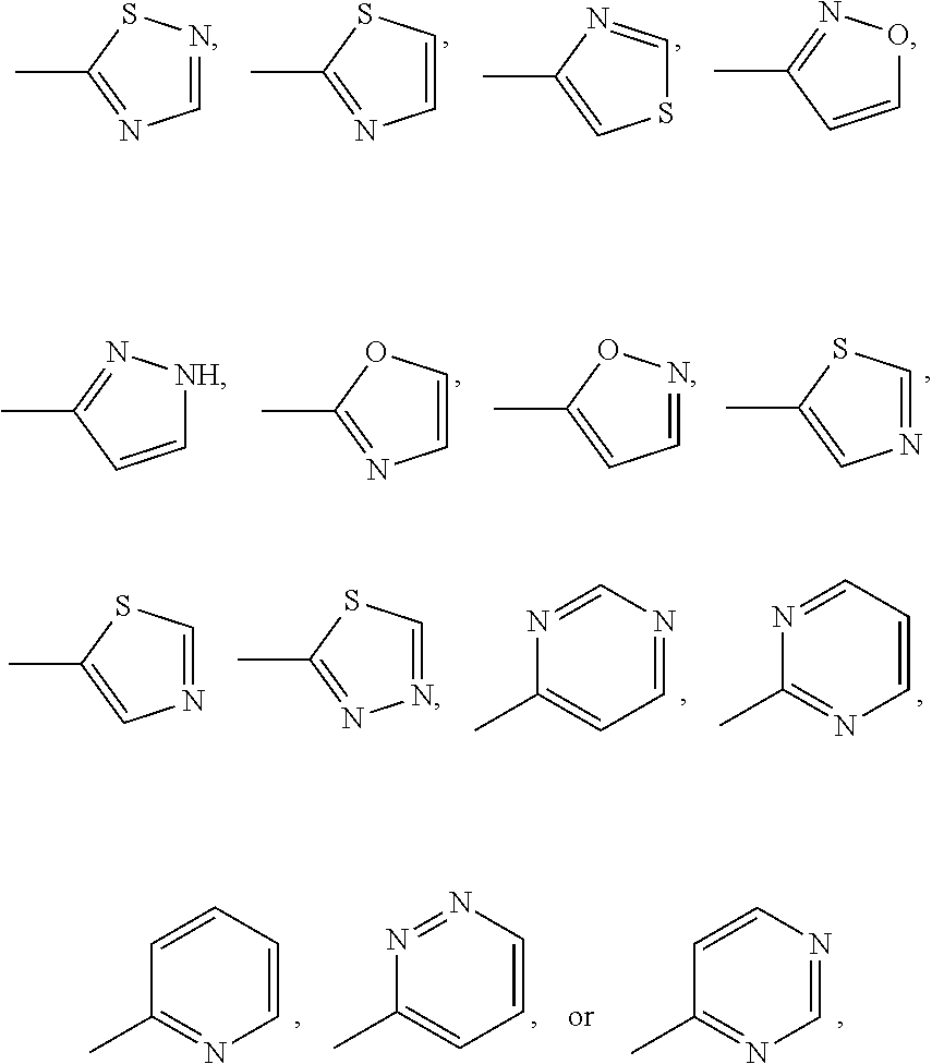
C1=CSC(C)=N1.S1C=NC(C)=C1.C1=CC(C)=NO1.C1=NSC(C)=N1.C1=COC(C)=N1.C1=NOC(C)=C1.N1=CSC(C)=C1.C1=CC(C)=N[NH]1.N1=CSC(C)=C1.N1=CSC(C)=N1.C1=NC=NC(C)=C1.C1=CC=NC(C)=N1.C1=CC=CC(C)=N1.C1=CN=NC(C)=C1.C1=NC=CC(C)=N1
